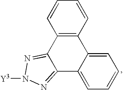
C12=C(C=CC=C1)C1=CC=CC=C1C1=NN([Y3])N=C21
